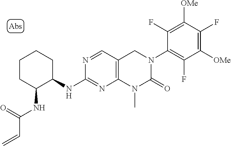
C1([OMe])=C(F)C([OMe])=C(F)C(N2C(=O)N(C)C3=C(C2)C=NC(NC2CCCCC2NC(C=C)=O)=N3)=C1F
